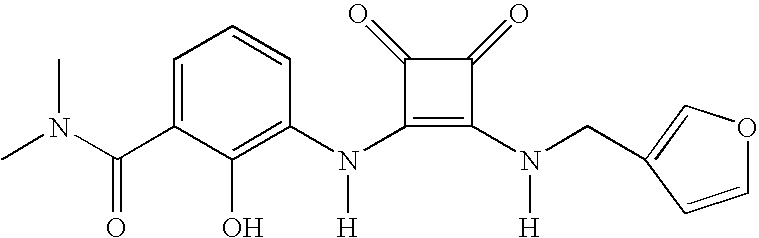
C(C1=CC=CC(N(C2=C(N(CC3=COC=C3)[H])C(=O)C2=O)[H])=C1O)(=O)N(C)C
